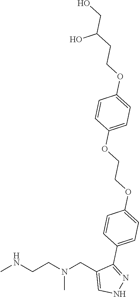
CNCCN(CC1=CNN=C1C1=CC=C(OCCOC2=CC=C(OCCC(CO)O)C=C2)C=C1)C
